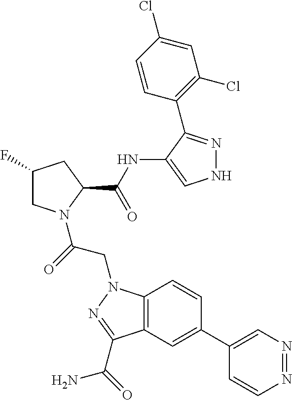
C12=C(C=C(C3=CN=NC=C3)C=C1)C(C(=O)N)=NN2CC(=O)N1CC(F)CC1C(NC1=CNN=C1C1=C(Cl)C=C(Cl)C=C1)=O
